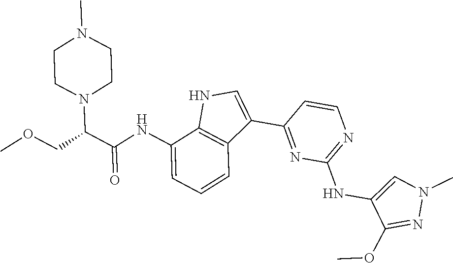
N1=C(NC2=CN(C)N=C2OC)N=C(C2=CNC3=C2C=CC=C3NC(C(N2CCN(C)CC2)COC)=O)C=C1
